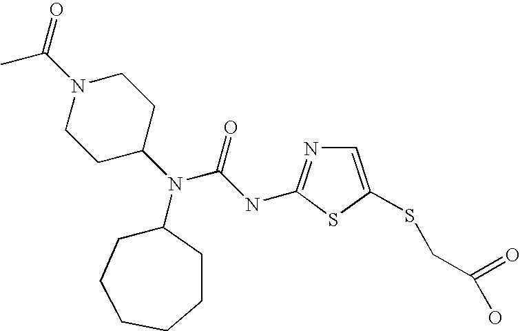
C1CC(N(C(NC2=NC=C(SCC(O)=O)S2)=O)C2CCCCCC2)CCN1C(C)=O
